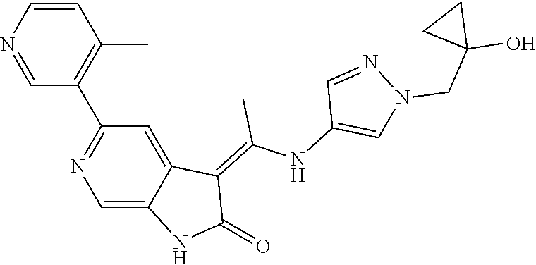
C1=CN=CC(C2=NC=C3C(=C2)C(=C(NC2=CN(CC4(O)CC4)N=C2)C)C(=O)N3)=C1C
